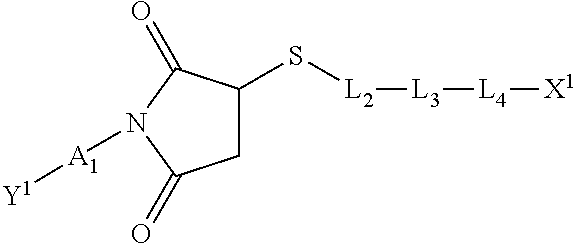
S([L2][L3][L4][X1])C1CC(=O)N([A1][Y1])C1=O
